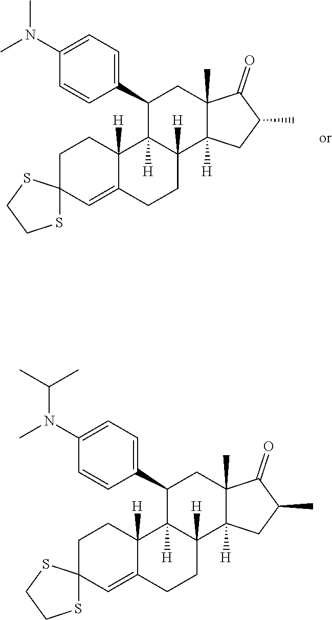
C1CC2([H])C(=CC13SCCS3)CCC1([H])C2([H])C(C2=CC=C(N(C)C)C=C2)CC2(C)C1([H])CC(C)C2=O.C1CC2([H])C(=CC13SCCS3)CCC1([H])C2([H])C(C2=CC=C(N(C)C(C)C)C=C2)CC2(C)C1([H])CC(C)C2=O
